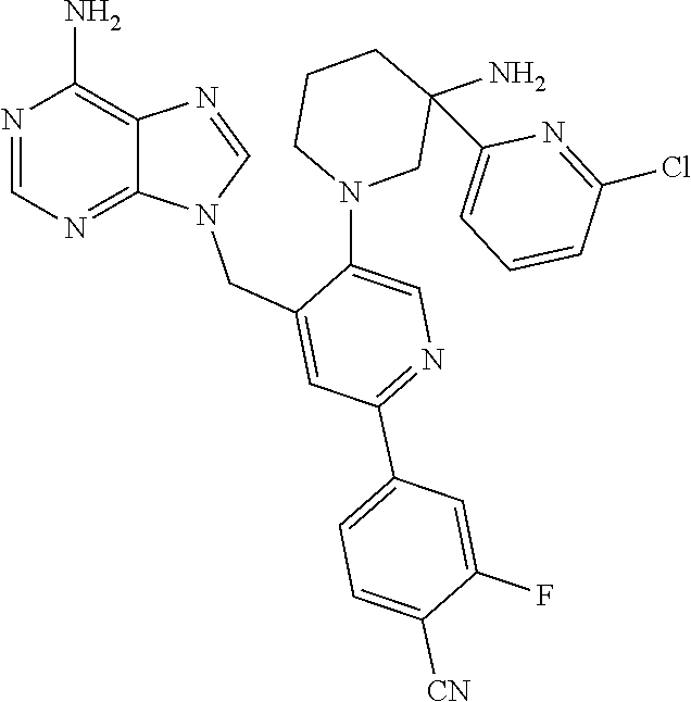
C1=NC2=C(N)N=CN=C2N1CC1=CC(C2=CC=C([CN])C(F)=C2)=NC=C1N1CC(C2=CC=CC(Cl)=N2)(N)CCC1
